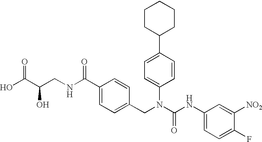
C1CC(C2=CC=C(N(CC3=CC=C(C(NCC(C(O)=O)O)=O)C=C3)C(NC3=CC=C(F)C([NO2])=C3)=O)C=C2)CCC1
